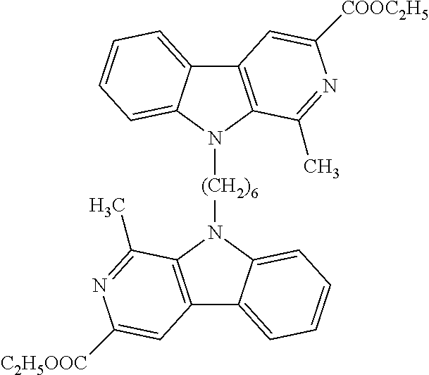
C12=C(N([(CH2)6]N3C4=C(C5=CC=CC=C35)C=C([C2H5OOC])N=C4C)C3=CC=CC=C13)C(C)=NC([COOC2H5])=C2
